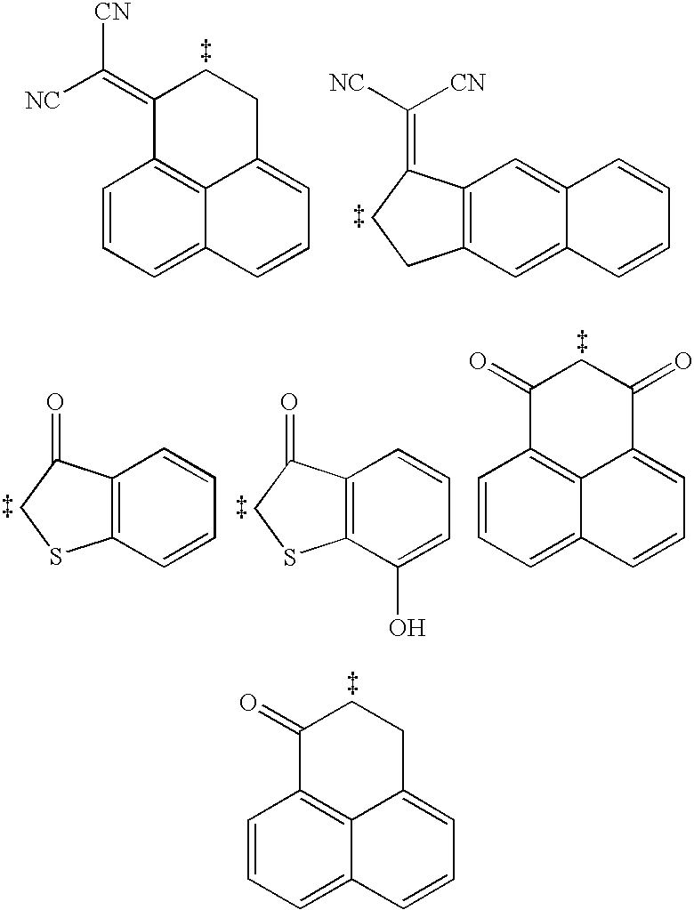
C1=CC=C2C3=C1C(=C([NC])[CN])CCC3=CC=C2.C12=C(C=C3C(=C1)C=CC=C3)CCC2=C([NC])[CN].C12=C(C=CC=C1)SCC2=O.C12=C(C(O)=CC=C1)SCC2=O.C1=CC=C2C3=C1C(=O)CC(=O)C3=CC=C2.C1=CC=C2C3=C1C(=O)CCC3=CC=C2
